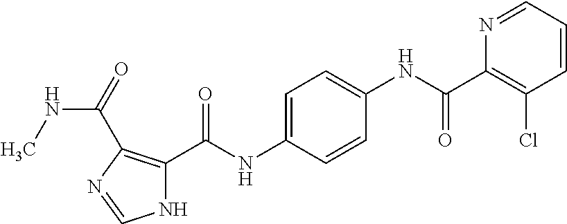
C1=CC=NC(C(NC2=CC=C(NC(C3=C(C(NC)=O)N=CN3)=O)C=C2)=O)=C1Cl
